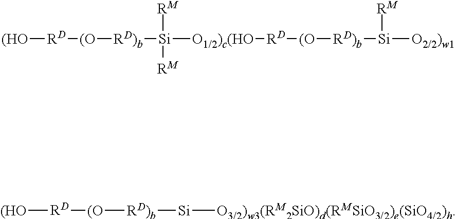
[(HO][RD][(O][RD)b][Si]([RM])([RM])[O1/2)c(HO][RD][(O][RD)b][Si]([RM])[O2/2)w1].[(HO][RD][(O][RD)b][Si][O3/2)w3(RM2SiO)d(RMSiO3/2)e(SiO4/2)h]
